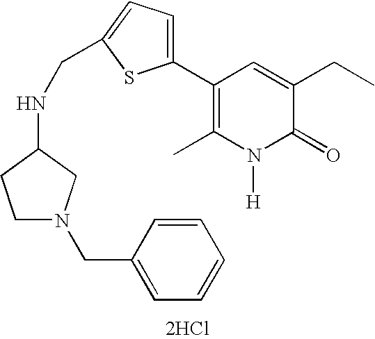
[2HCl].C1(C2=CC=C(CNC3CCN(CC4=CC=CC=C4)C3)S2)=C(C)N([H])C(=O)C(CC)=C1
